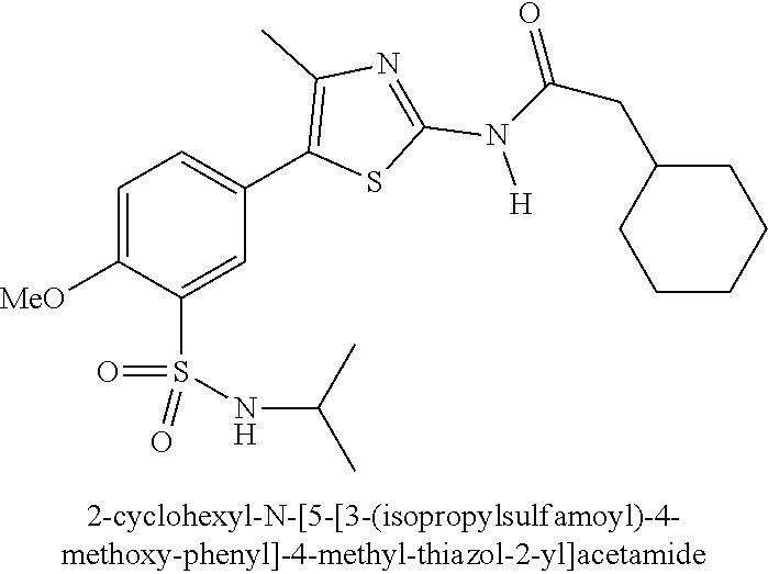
C1=C([MeO])C(S(NC(C)C)(=O)=O)=CC(C2=C(C)N=C(N(C(CC3CCCCC3)=O)[H])S2)=C1
